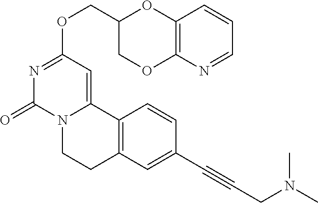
C(OC1=NC(=O)N2C(=C1)C1=C(CC2)C=C(C#CCN(C)C)C=C1)C1COC2=C(O1)C=CC=N2
